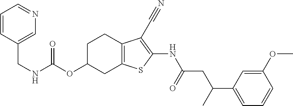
N(C(OC1CC2=C(CC1)C(C#N)=C(NC(CC(C1=CC=CC(OC)=C1)C)=O)S2)=O)CC1=CN=CC=C1
